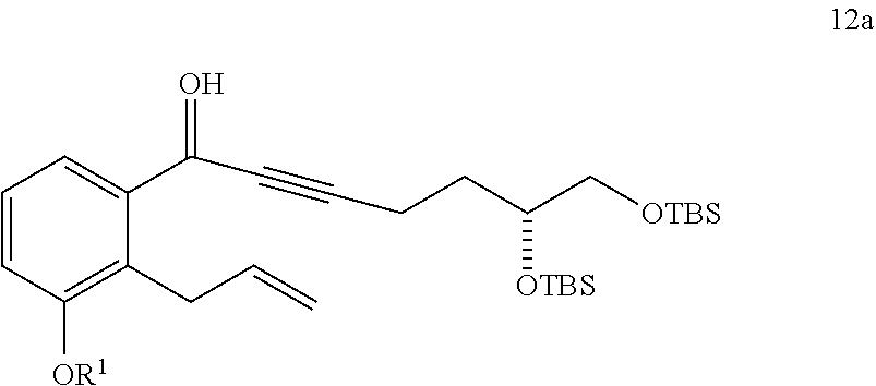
C1=CC([OR1])=C(CC=C)C(C(=O)C#CCCC(C[OTBS])[OTBS])=C1
